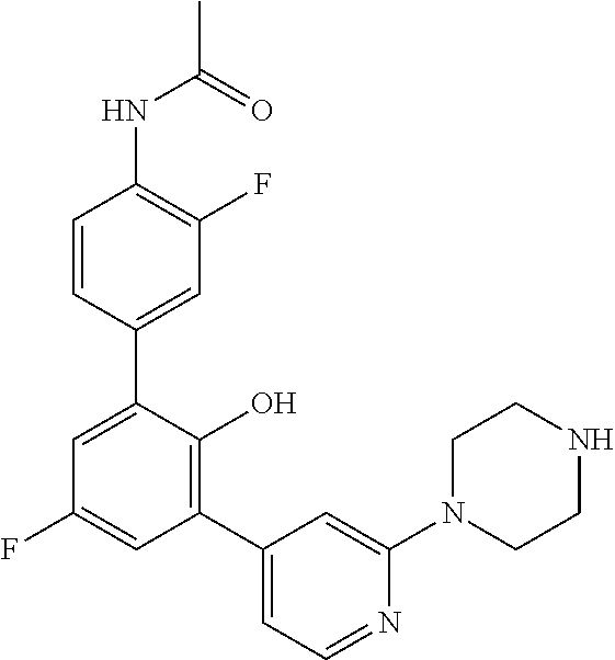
C1(NC(C)=O)=C(F)C=C(C2=CC(F)=CC(C3=CC=NC(N4CCNCC4)=C3)=C2O)C=C1
